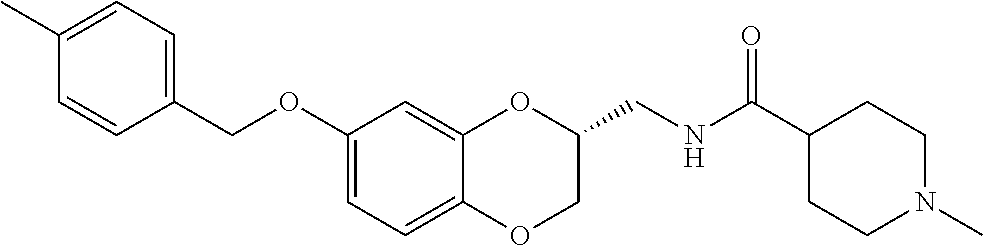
C1(OCC2=CC=C(C)C=C2)=CC=C2C(=C1)OC(CNC(C1CCN(C)CC1)=O)CO2
